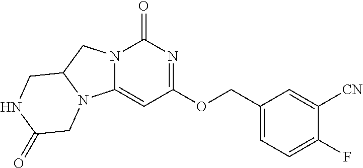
C1(F)=CC=C(COC2=NC(=O)N3C(=C2)N2C(C3)CNC(=O)C2)C=C1[CN]
